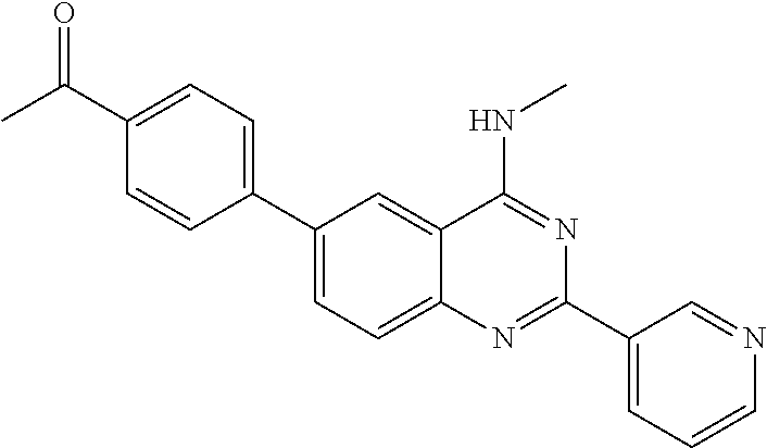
C1(C2=CC=C(C(C)=O)C=C2)=CC=C2C(=C1)C(NC)=NC(C1=CC=CN=C1)=N2
